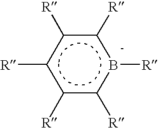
c1([R])c([R])b([R])c([R])c([R])c1[R]
